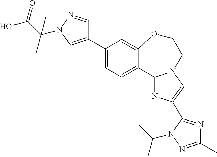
C1(C2=CN(C(C)(C(=O)O)C)N=C2)=CC=C2C(=C1)OCCN1C2=NC(C2=NC(C)=NN2C(C)C)=C1
